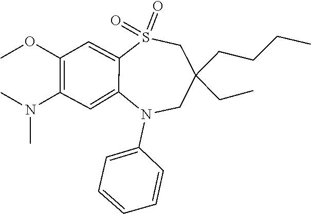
N(C)(C)C1=C(OC)C=C2S(=O)(=O)CC(CCCC)(CC)CN(C3=CC=CC=C3)C2=C1
